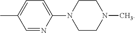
C1=NC(N2CCN(C)CC2)=CC=C1C
